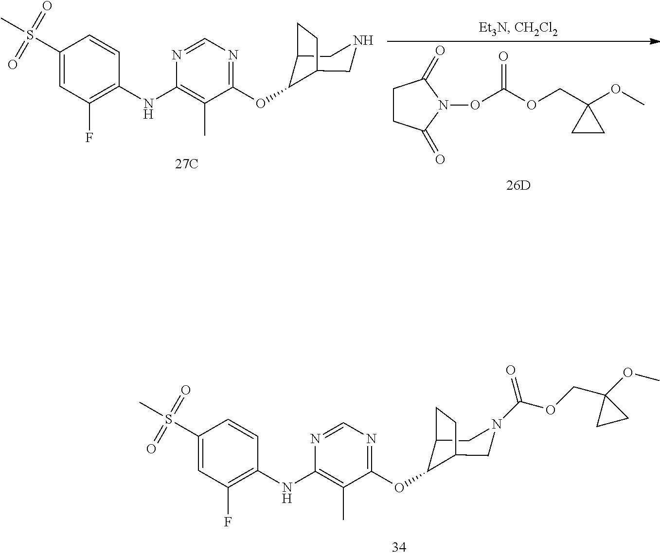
C1(S(C)(=O)=O)=CC(F)=C(NC2=C(C)C(OC3C4CN(C(OCC5(OC)CC5)=O)CC3CC4)=NC=N2)C=C1.C1(S(C)(=O)=O)=CC(F)=C(NC2=C(C)C(OC3C4CNCC3CC4)=NC=N2)C=C1.C1CC(=O)N(OC(OCC2(OC)CC2)=O)C1=O
